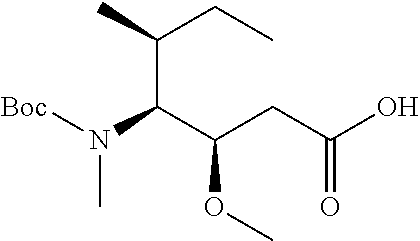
CN([Boc])C(C(CC(=O)O)OC)C(CC)C
